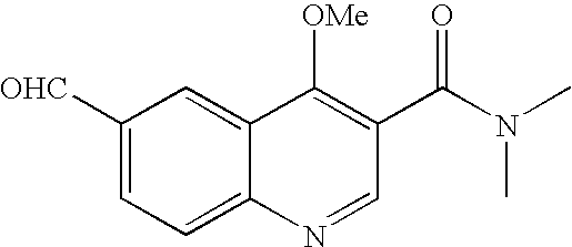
C1([OHC])=CC=C2C(=C1)C([OMe])=C(C(N(C)C)=O)C=N2
